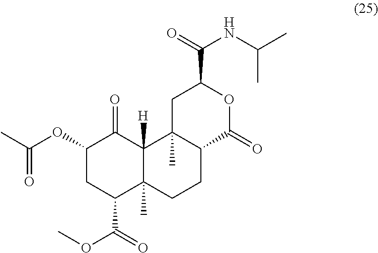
C1(OC(C)=O)CC(C(=O)OC)C2(C)C([H])(C1=O)C1(C)C(CC2)C(=O)OC(C(=O)NC(C)C)C1
